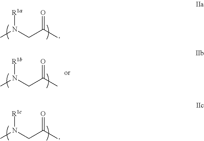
CN(CC(=O)C)[R1a].CN(CC(=O)C)[R1b].CN(CC(=O)C)[R1c]
